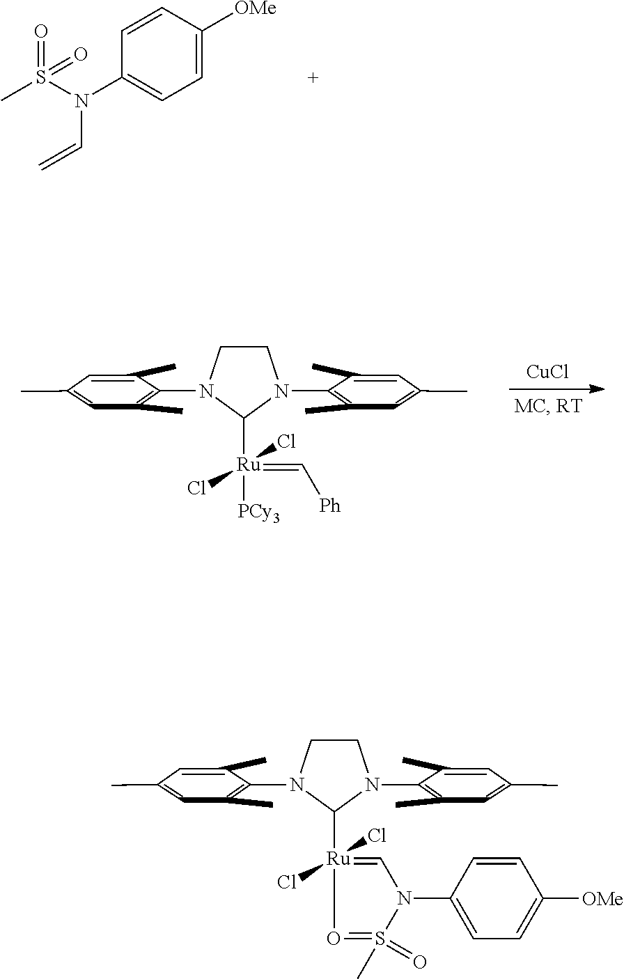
C1=CC([OMe])=CC=C1N(S(C)(=O)=O)C=C.C1CN(C2=C(C)C=C(C)C=C2C)C([Ru](Cl)(Cl)(=C[Ph])[PCy3])N1C1=C(C)C=C(C)C=C1C.[CuCl].C1CN(C2=C(C)C=C(C)C=C2C)C([Ru]2(Cl)(Cl)=CN(C3=CC=C([OMe])C=C3)S(C)(=O)=O2)N1C1=C(C)C=C(C)C=C1C
